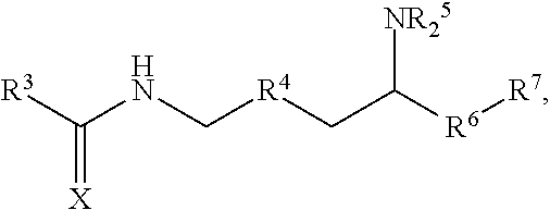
[R3]C(NC[R4]CC([R6][R7])[NR25])=[X]
